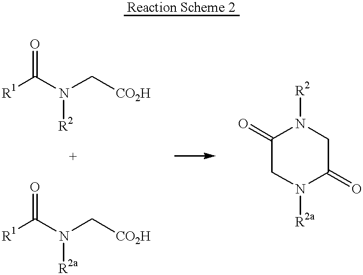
[R1]C(N(C[CO2H])[R2])=O.C1(=O)CN([R2a])C(=O)CN1[R2].[R1]C(N(C[CO2H])[R2a])=O
